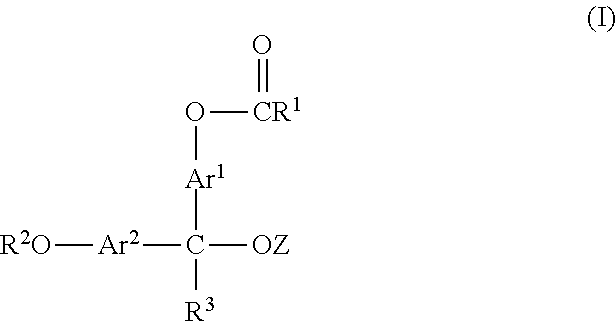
O([CR1]=O)[Ar1]C([R3])([OZ])[Ar2][R2O]
